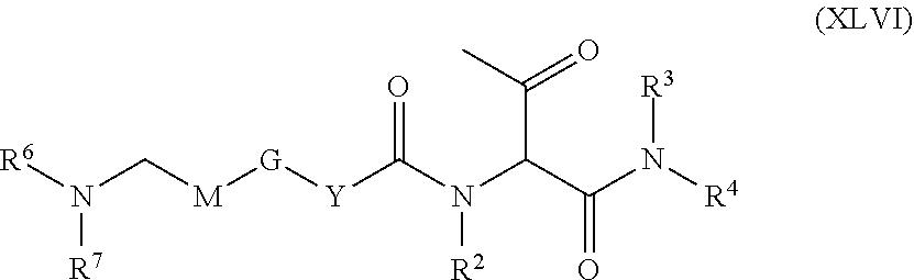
[R6]N(C[M][G][Y]C(N(C(C(N([R4])[R3])=O)C(C)=O)[R2])=O)[R7]
